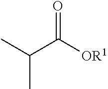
CC(C([OR1])=O)C
